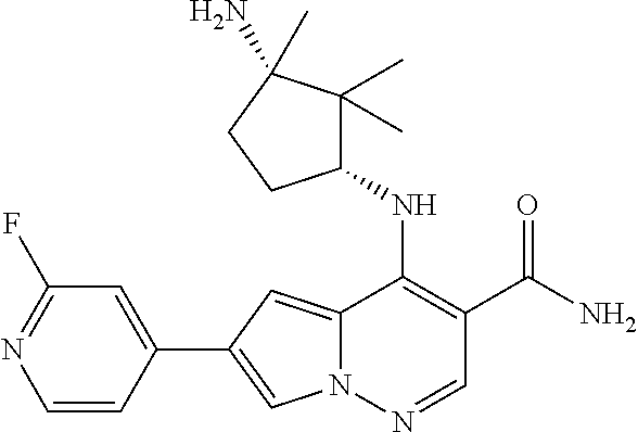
N12C(=CC(C3=CC(F)=NC=C3)=C1)C(NC1C(C)(C)C(N)(C)CC1)=C(C(N)=O)C=N2
